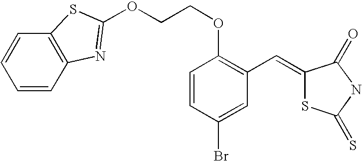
C1=CC2=C(C=C1)N=C(OCCOC1=C(C=C3SC(=S)NC3=O)C=C(Br)C=C1)S2
